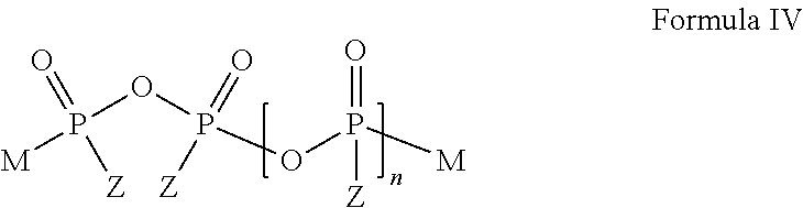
[M]P(OP(OP([M])([Z])=O)(=O)[Z])(=O)[Z]
